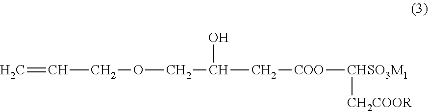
C=CCOCC(C[COO][CHSO3M1][CH2COOR])O
